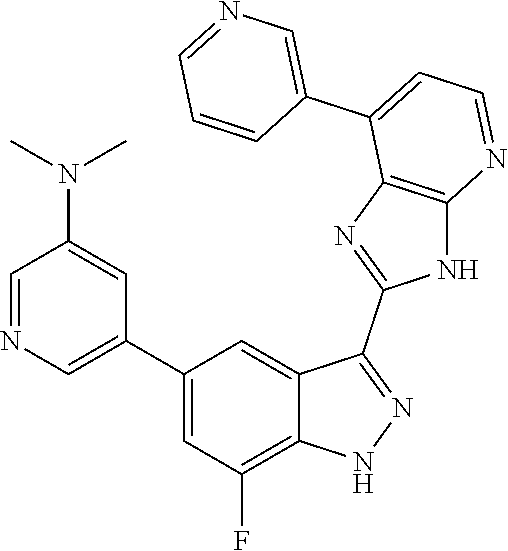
C1=NC=C(C2=CC(F)=C3C(=C2)C(C2=NC4=C(N2)N=CC=C4C2=CN=CC=C2)=NN3)C=C1N(C)C
